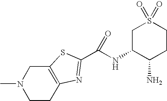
C1CC2=C(CN1C)SC(C(NC1C(N)CCS(=O)(=O)C1)=O)=N2
